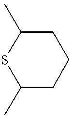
S1C(C)CCCC1C
